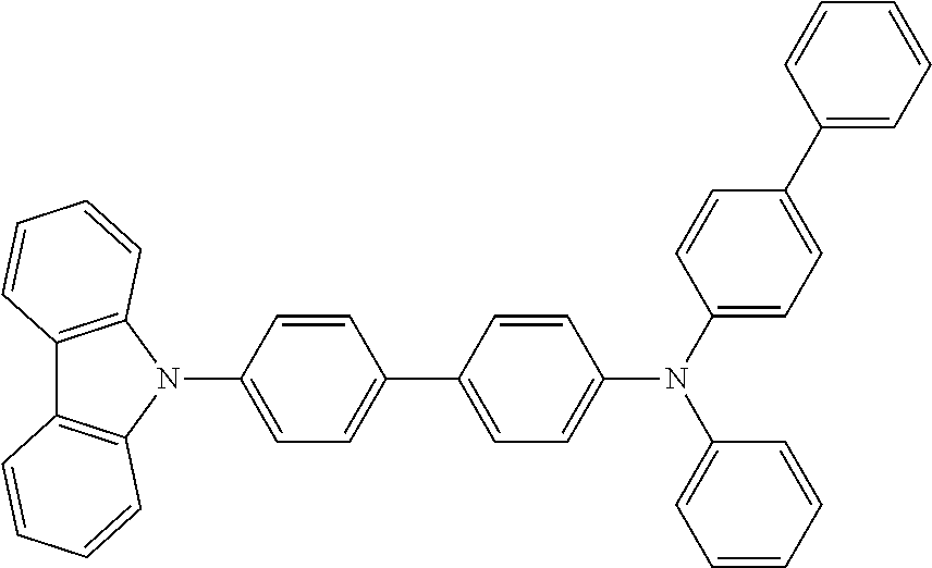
C1=CC(C2=CC=C(N3C4=C(C5=C3C=CC=C5)C=CC=C4)C=C2)=CC=C1N(C1=CC=C(C2=CC=CC=C2)C=C1)C1=CC=CC=C1
